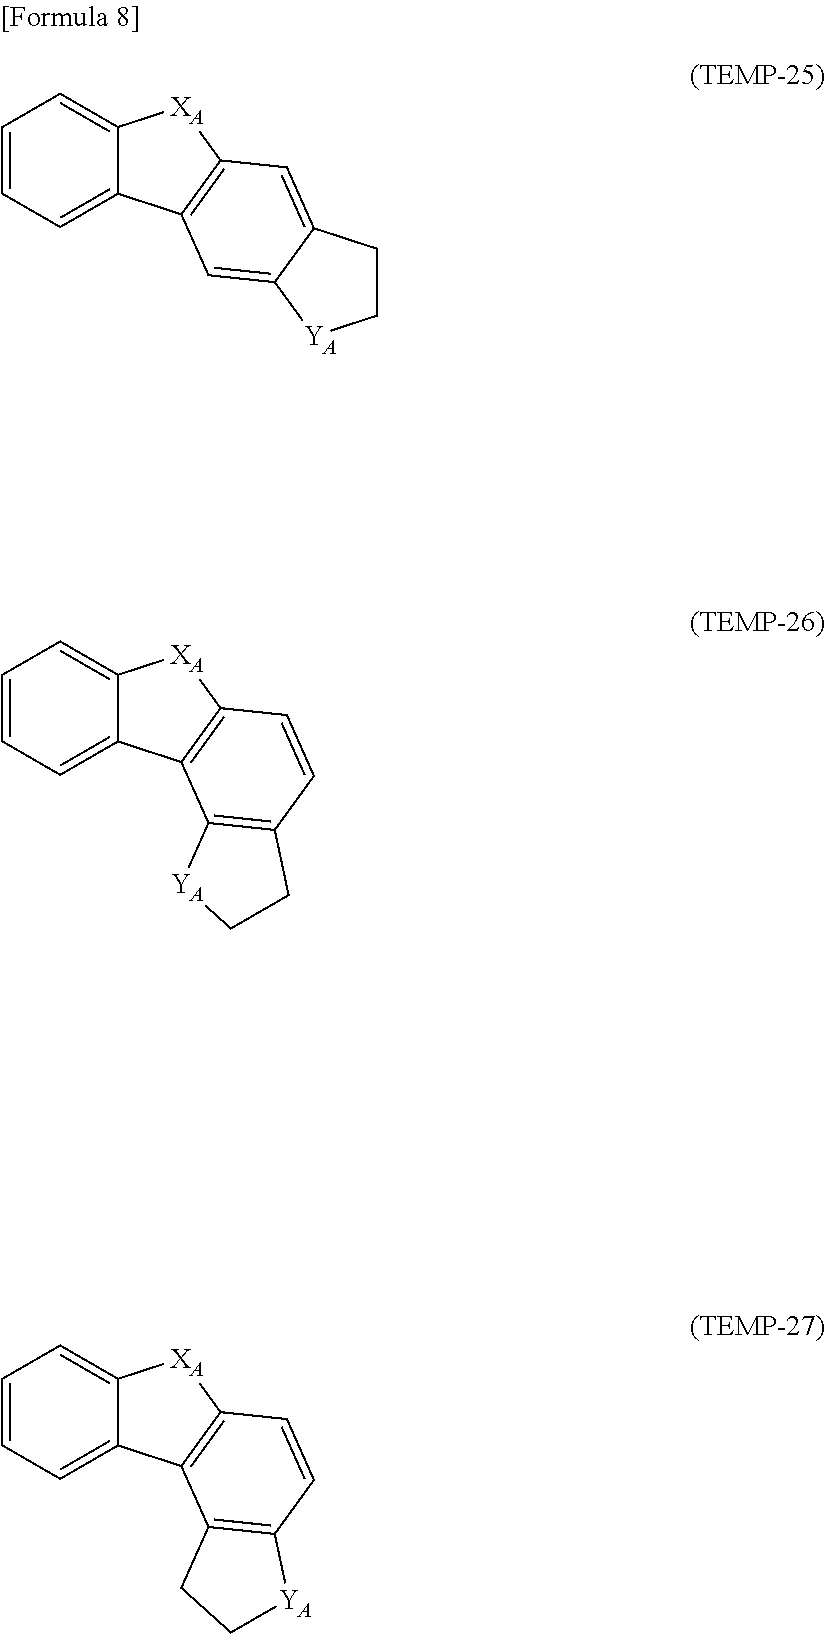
C1CC2=CC3=C(C=C2[YA]1)C1=CC=CC=C1[XA]3.C1=CC2=C(C3=C1CC[YA]3)C1=CC=CC=C1[XA]2.C1=CC2=C(C3=C1[YA]CC3)C1=CC=CC=C1[XA]2
